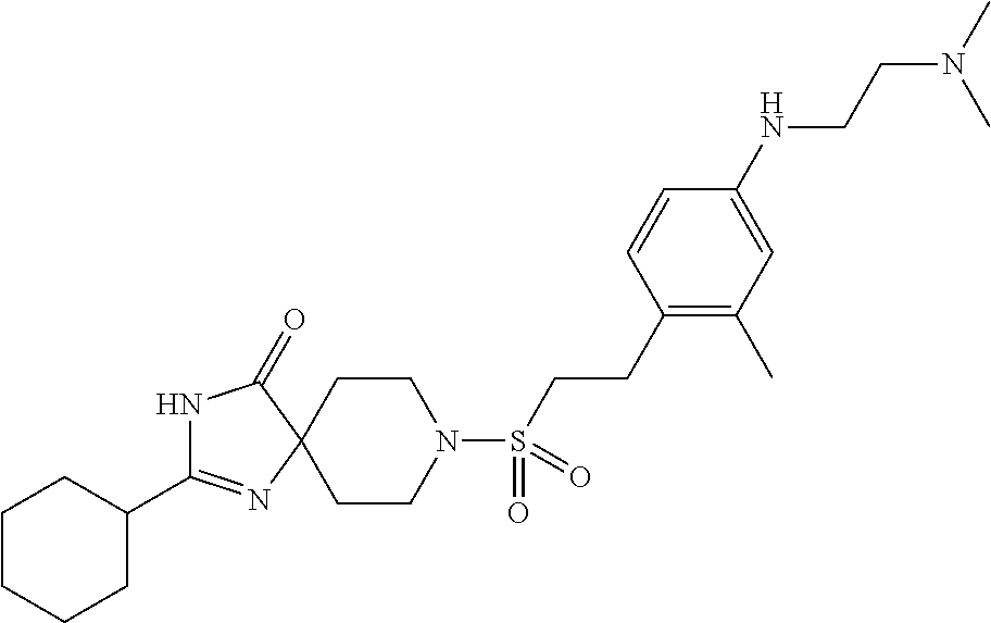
N1C(C2CCCCC2)=NC2(C1=O)CCN(S(CCC1=C(C)C=C(NCCN(C)C)C=C1)(=O)=O)CC2
